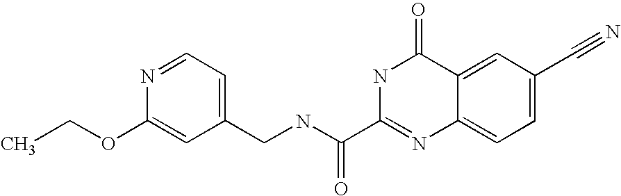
C1(CNC(C2=NC3=CC=C(C#N)C=C3C(=O)N2)=O)=CC=NC(OCC)=C1
